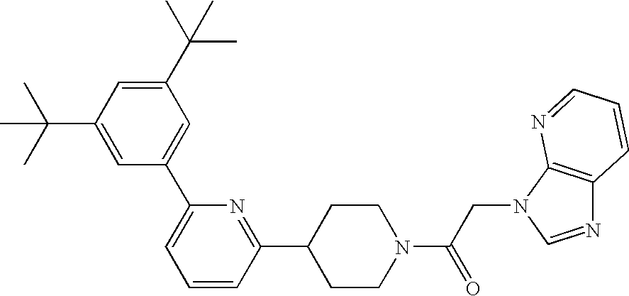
C(C1=CC(C2=CC=CC(C3CCN(C(CN4C=NC5=C4N=CC=C5)=O)CC3)=N2)=CC(C(C)(C)C)=C1)(C)(C)C
